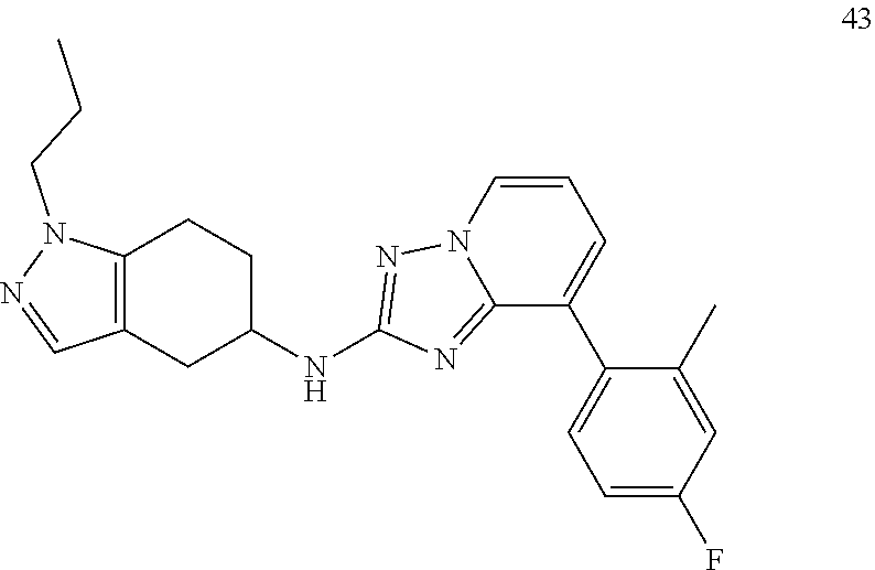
C12=NC(NC3CCC4=C(C=NN4CCC)C3)=NN1C=CC=C2C1=CC=C(F)C=C1C
